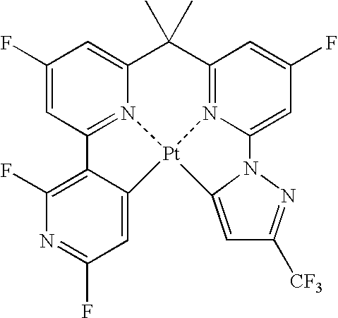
C1(C)(C)C2=N3C(=CC(F)=C2)N2N=C([CF3])C=C2[Pt]32N3=C(C=C(F)C=C13)C1=C(F)N=C(F)C=C12
